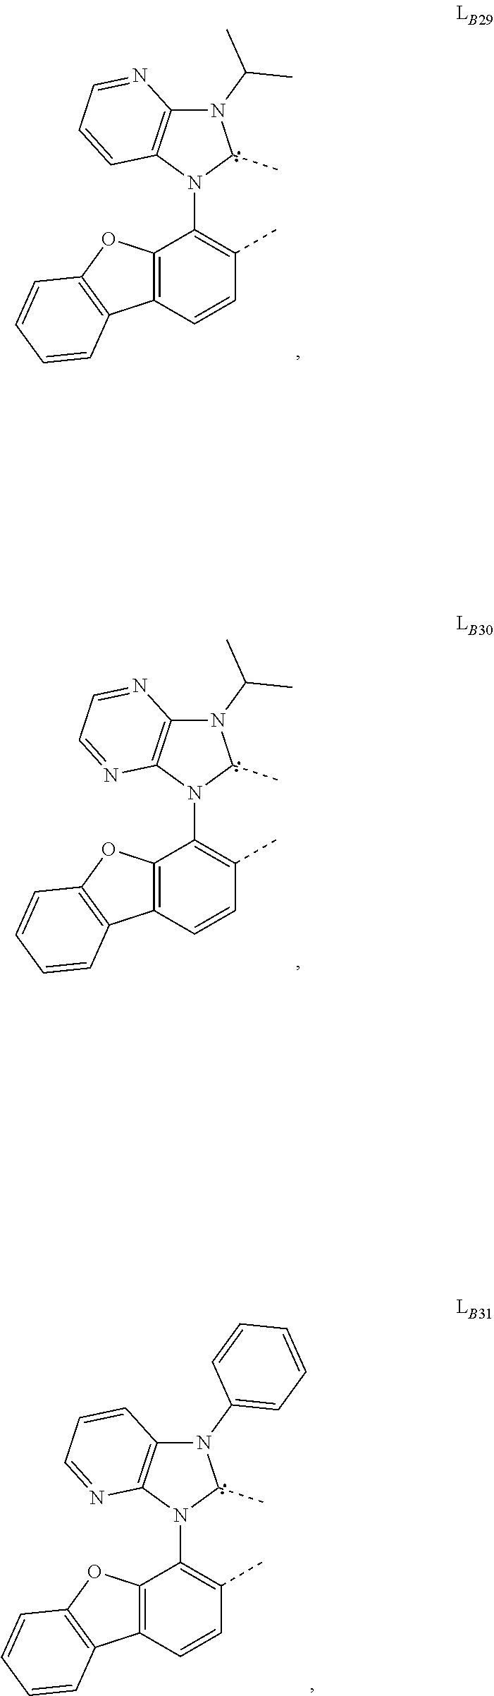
N1(C(C)C)C2=C(N(C3=C(C)C=CC4=C3OC3=C4C=CC=C3)C1C)C=CC=N2.N1(C(C)C)C2=C(N(C3=C(C)C=CC4=C3OC3=C4C=CC=C3)C1C)N=CC=N2.N1(C2=CC=CC=C2)C2=C(N(C3=C(C)C=CC4=C3OC3=C4C=CC=C3)C1C)N=CC=C2
